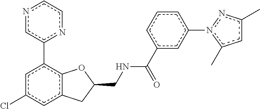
n1cc(-c2cc(Cl)cc3c2OC(CNC(c2cc(-n4c(C)cc(C)n4)ccc2)=O)C3)ncc1
